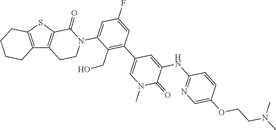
C12=C(SC3=C1CCN(C1=CC(F)=CC(C4=CN(C)C(=O)C(NC5=NC=C(OCCN(C)C)C=C5)=C4)=C1CO)C3=O)CCCC2
